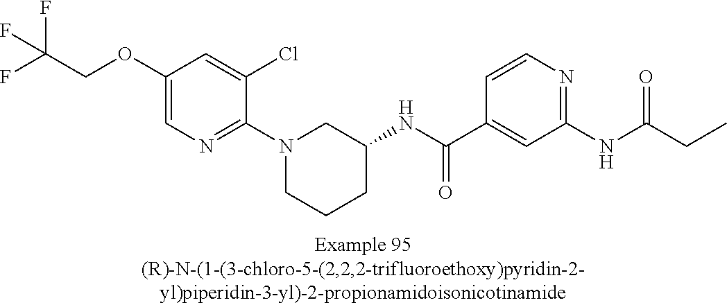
C1(OCC(F)(F)F)=CN=C(N2CCCC(NC(C3=CC(NC(CC)=O)=NC=C3)=O)C2)C(Cl)=C1
